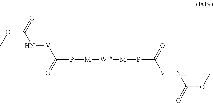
N([V]C(=O)P[M][W16][M]PC([V]NC(OC)=O)=O)C(OC)=O
